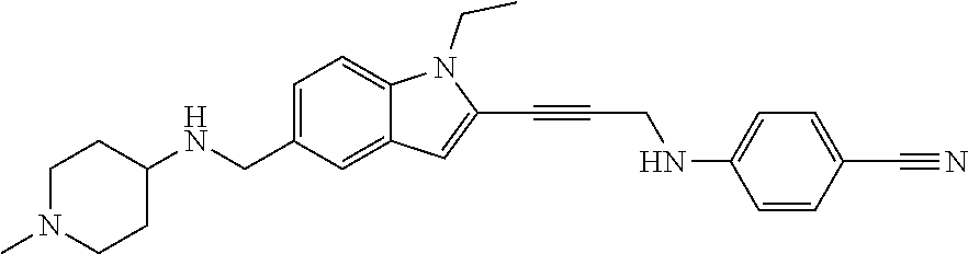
C1N(C)CCC(NCC2=CC=C3C(=C2)C=C(C#CCNC2=CC=C(C#N)C=C2)N3CC)C1
